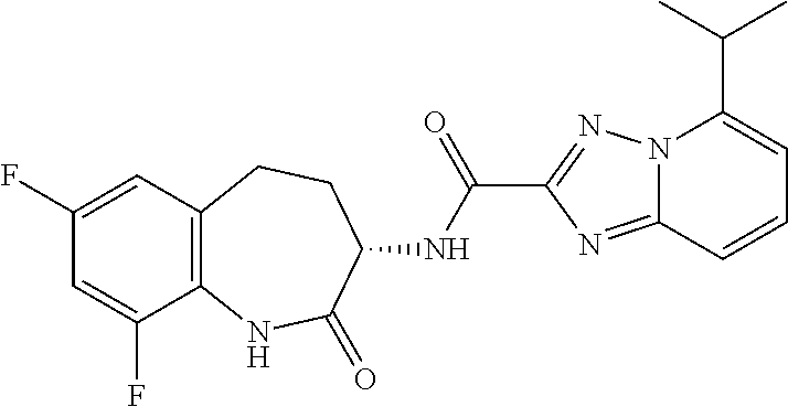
N12C(=NC(C(NC3CCC4=C(NC3=O)C(F)=CC(F)=C4)=O)=N1)C=CC=C2C(C)C
